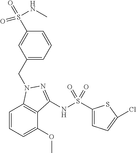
C1(CN2C3=C(C(OC)=CC=C3)C(NS(C3=CC=C(Cl)S3)(=O)=O)=N2)=CC=CC(S(=O)(NC)=O)=C1
